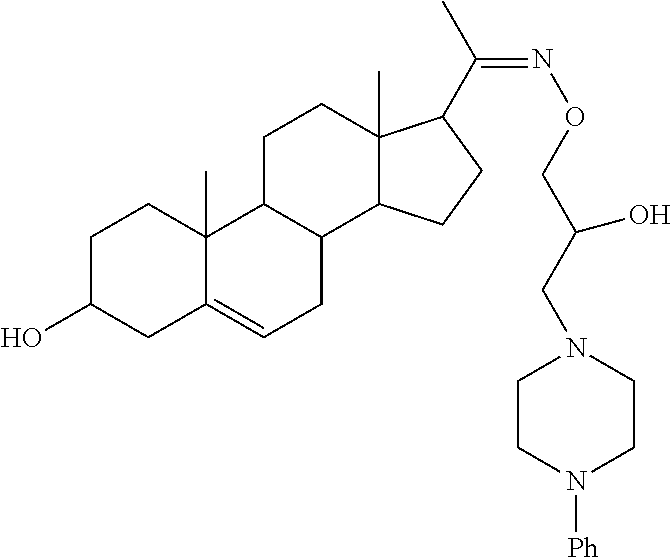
C1C(O)CC2=CCC3C(C2(C)C1)CCC1(C)C3CCC1C(C)=NOCC(CN1CCN([Ph])CC1)O
